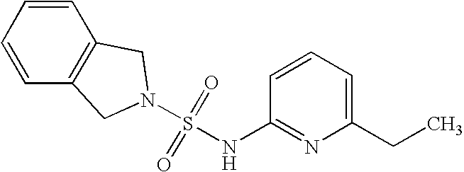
N1(S(=O)(=O)NC2=NC(CC)=CC=C2)CC2=C(C1)C=CC=C2
